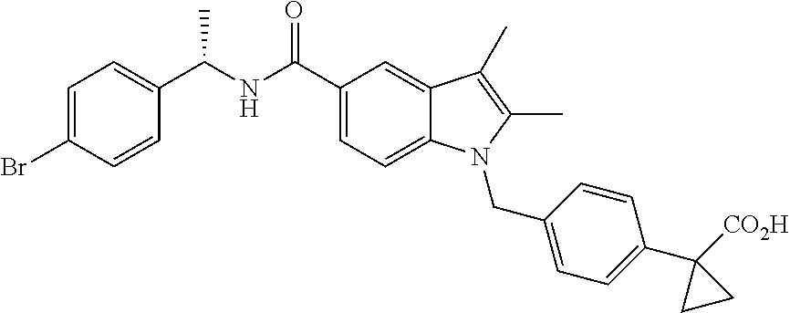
C1(C(NC(C2=CC=C(Br)C=C2)C)=O)=CC=C2C(=C1)C(C)=C(C)N2CC1=CC=C(C2([CO2H])CC2)C=C1
